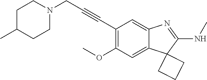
C(C1=C(OC)C=C2C(=C1)N=C(NC)C21CCC1)#CCN1CCC(C)CC1
